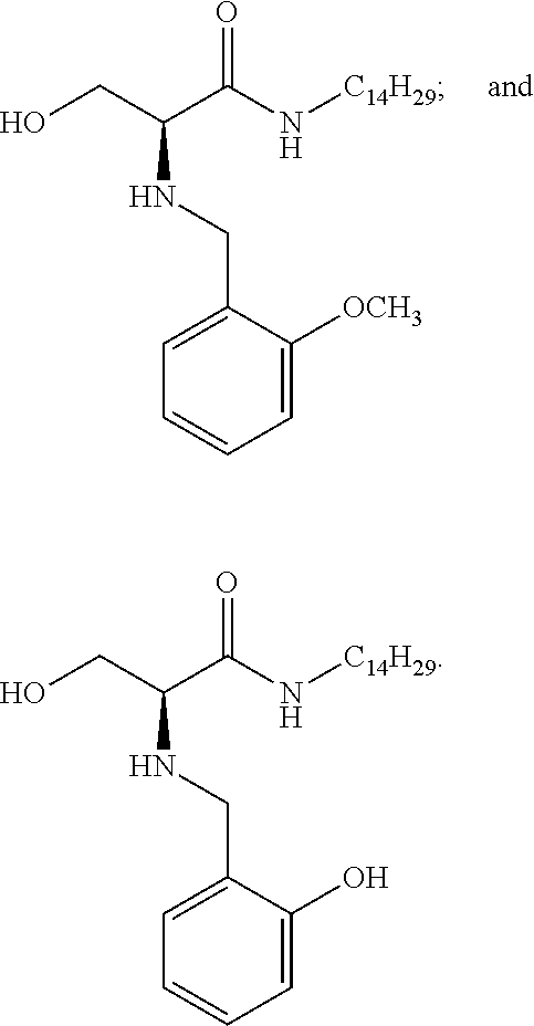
C1=C(CNC(CO)C(N[C14H29])=O)C([OCH3])=CC=C1.C1=C(CNC(CO)C(N[C14H29])=O)C(O)=CC=C1
